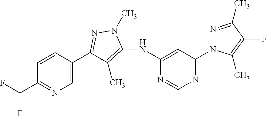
C(C1=NC=C(C2=NN(C)C(NC3=CC(N4N=C(C)C(F)=C4C)=NC=N3)=C2C)C=C1)(F)F
